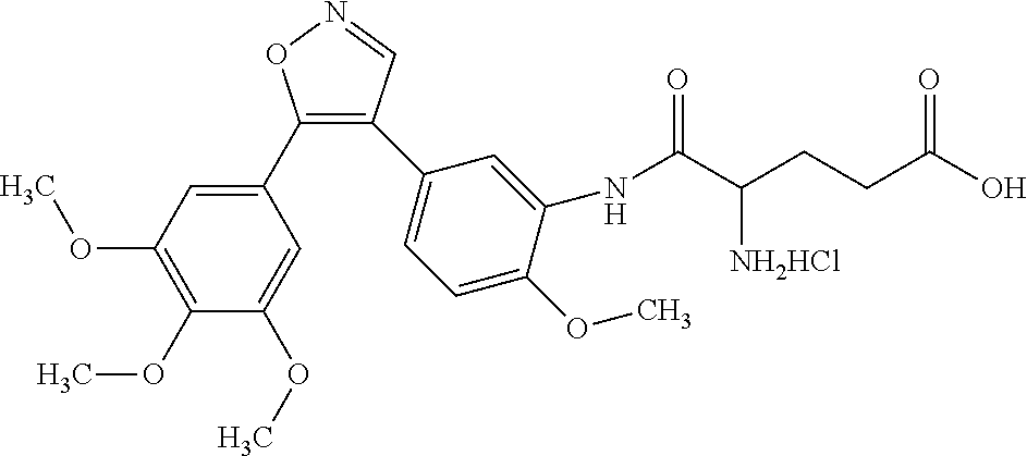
C1(C2=CC(OC)=C(OC)C(OC)=C2)=C(C2=CC=C(OC)C(NC(C(CCC(O)=O)[NH2HCl])=O)=C2)C=NO1
